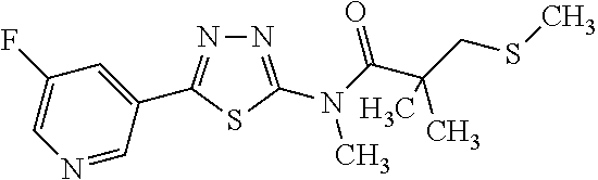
N1=C(N(C(=O)C(CSC)(C)C)C)SC(C2=CC(F)=CN=C2)=N1
